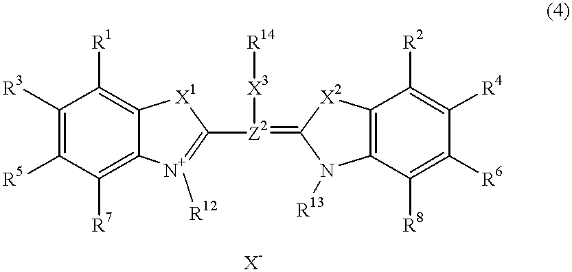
C1([R7])=C2C(=C([R1])C([R3])=C1[R5])[X1]C([Z2](=C1N([R13])C3=C([X2]1)C([R2])=C([R4])C([R6])=C3[R8])[X3][R14])=[N+]2[R12]
